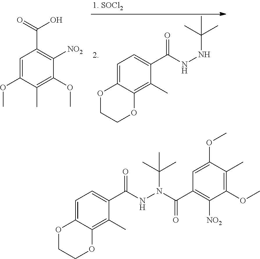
O1CCOC2=C(C)C(C(NNC(C)(C)C)=O)=CC=C12.C1=C(OC)C(C)=C(OC)C([NO2])=C1C(=O)O.O1CCOC2=C(C)C(C(NN(C(C)(C)C)C(C3=C([NO2])C(OC)=C(C)C(OC)=C3)=O)=O)=CC=C12
